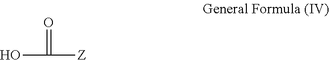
OC(=O)[Z]
